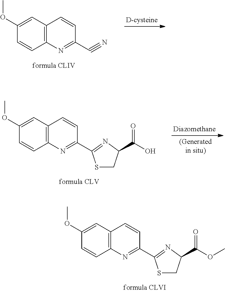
C12=C(C=C(OC)C=C1)C=CC(C#N)=N2.C12=C(C=C(OC)C=C1)C=CC(C1=NC(C(=O)O)CS1)=N2.C12=C(C=C(OC)C=C1)C=CC(C1=NC(C(=O)OC)CS1)=N2
